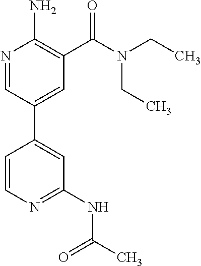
N1=CC(C2=CC(NC(C)=O)=NC=C2)=CC(C(N(CC)CC)=O)=C1N
